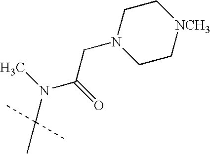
CN(C(CN1CC[NCH3]CC1)=O)C(C)(C)C
